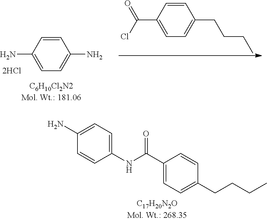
NC1=CC=C(NC(C2=CC=C(CCCC)C=C2)=O)C=C1.C1=CC(N)=CC=C1N.C1=CC(C(=O)Cl)=CC=C1CCCC
